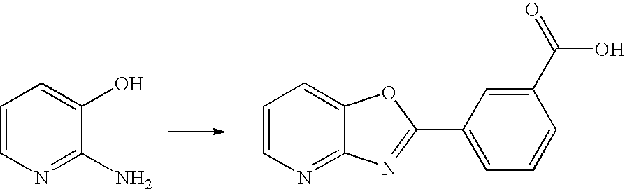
C1=C(C(=O)O)C=CC=C1C1=NC2=NC=CC=C2O1.C1=CN=C(N)C(O)=C1
